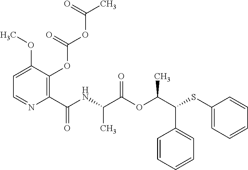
C1(C(=O)NC(C(OC(C(SC2=CC=CC=C2)C2=CC=CC=C2)C)=O)C)=C(OC(OC(C)=O)=O)C(OC)=CC=N1
